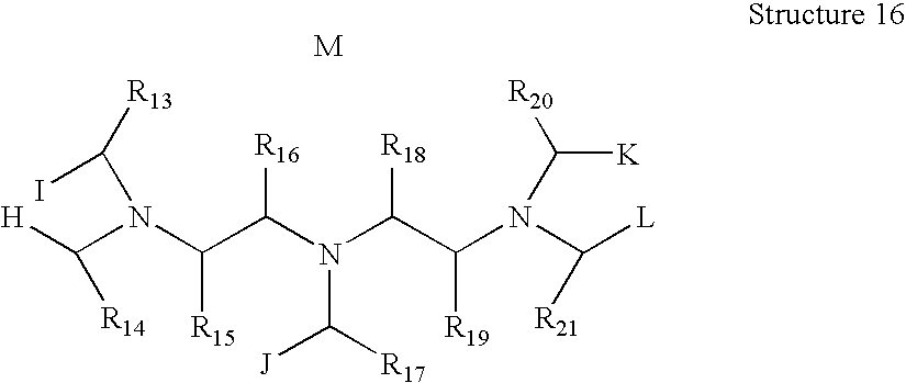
[H]C(N(C(C(N(C(C(N(C([L])[R21])C([R20])[K])[R19])[R18])C([R17])[J])[R16])[R15])C([R13])I)[R14]
